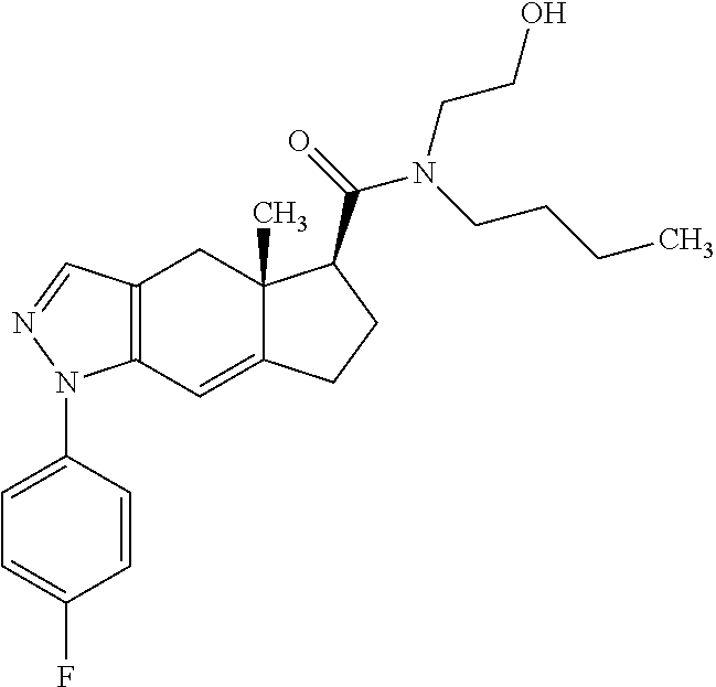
C12=C(C=C3C(C)(C1)C(C(=O)N(CCCC)CCO)CC3)N(C1=CC=C(F)C=C1)N=C2
